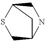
C1C2NCC(S1)C2
